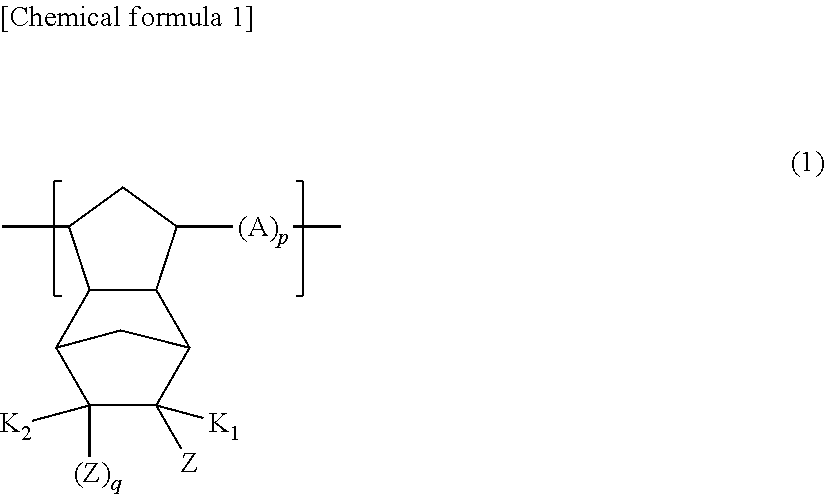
C12C(C([(A)p]C)CC1C)C1C([Z])([K1])C([(Z)q])([K2])C2C1
